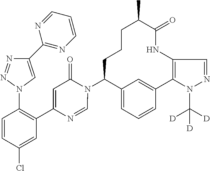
C12=CC=CC(=C1)C1=C(NC(=O)C(C)CCCC2N2C(=O)C=C(C3=C(N4C=C(C5=NC=CC=N5)N=N4)C=CC(Cl)=C3)N=C2)C=NN1C([D])([D])[D]
